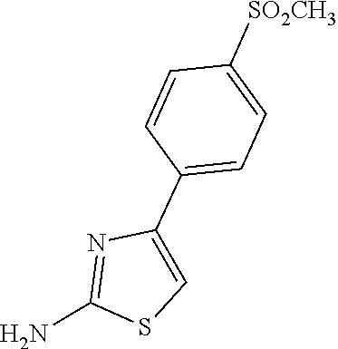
C1([SO2CH3])=CC=C(C2=CSC(N)=N2)C=C1
